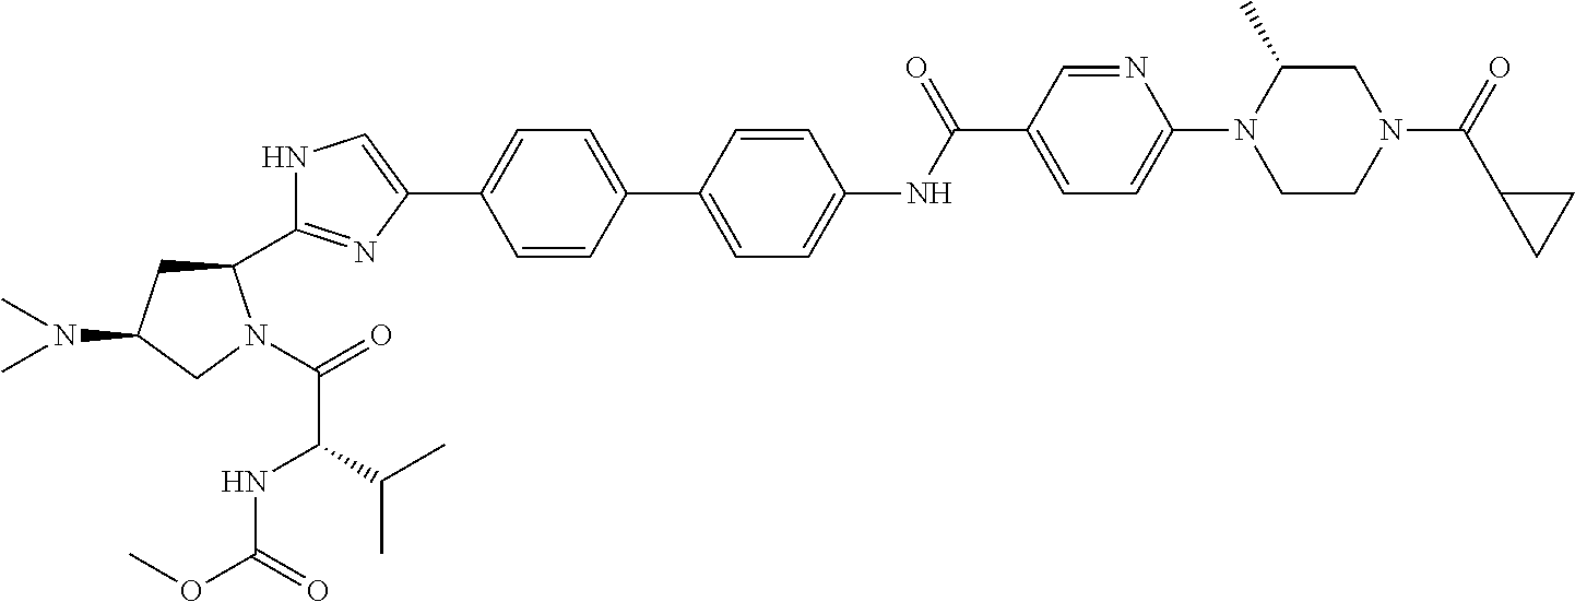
N1C(C2CC(N(C)C)CN2C(=O)C(C(C)C)NC(OC)=O)=NC(C2=CC=C(C3=CC=C(NC(C4=CC=C(N5CCN(C(=O)C6CC6)CC5C)N=C4)=O)C=C3)C=C2)=C1
